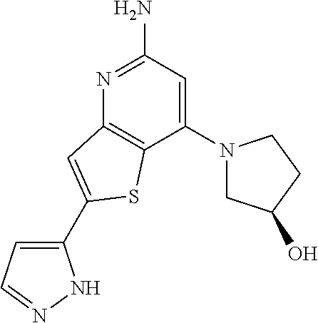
C1(N2CC(O)CC2)=CC(N)=NC2=C1SC(C1=CC=NN1)=C2
